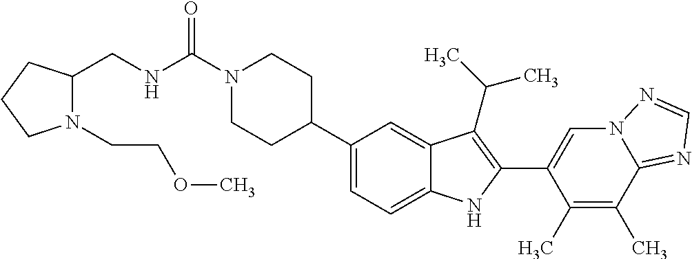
C(=O)(N1CCC(C2=CC=C3C(=C2)C(C(C)C)=C(C2=CN4C(=NC=N4)C(C)=C2C)N3)CC1)NCC1N(CCOC)CCC1
